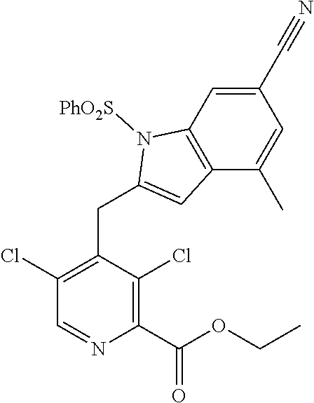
C1(C#N)=CC2=C(C(C)=C1)C=C(CC1=C(Cl)C=NC(C(OCC)=O)=C1Cl)N2[PhO2S]
